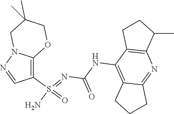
C(NC1=C2C(=NC3=C1CCC3C)CCC2)(N=S(N)(=O)C1=C2N(N=C1)CC(C)(C)CO2)=O
